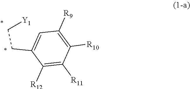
C1(CC[Y1])=CC([R9])=C([R10])C([R11])=C1[R12]
